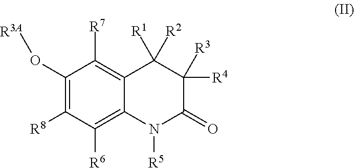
C1(O[R3A])=C([R8])C([R6])=C2C(=C1[R7])C([R2])([R1])C([R4])([R3])C(=O)N2[R5]
